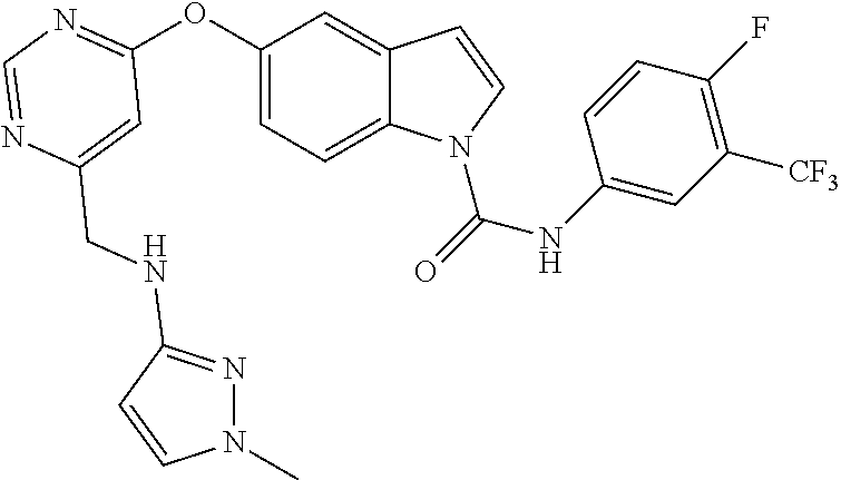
C1=C(CNC2=NN(C)C=C2)N=CN=C1OC1=CC=C2C(=C1)C=CN2C(=O)NC1=CC([CF3])=C(F)C=C1
